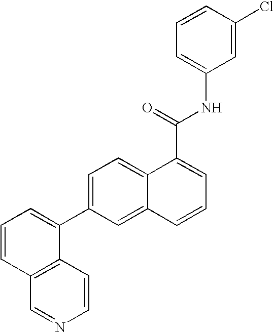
C1=CC2=C(C(C3=CC=C4C(=C3)C=CC=C4C(=O)NC3=CC=CC(Cl)=C3)=C1)C=CN=C2
